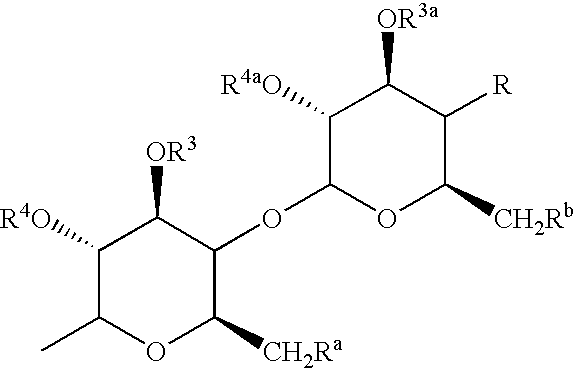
C1([R4O])C(C)OC([CH2Ra])C(OC2C([R4aO])C([OR3a])C([R])C([CH2Rb])O2)C1[OR3]
